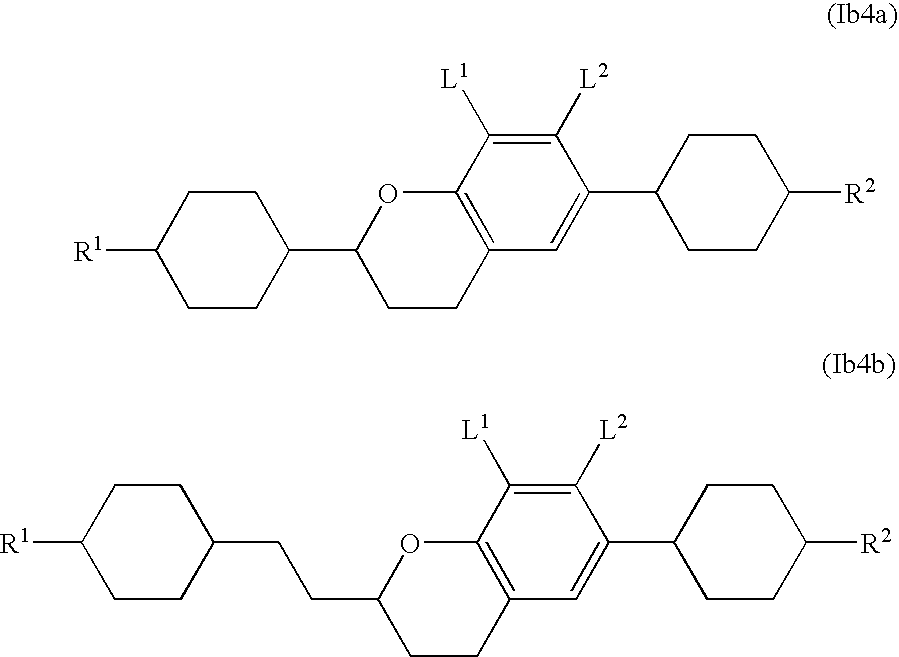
C1CC2=C(OC1C1CCC([R1])CC1)C([L1])=C([L2])C(C1CCC([R2])CC1)=C2.C1CC2=C(OC1CCC1CCC([R1])CC1)C([L1])=C([L2])C(C1CCC([R2])CC1)=C2
